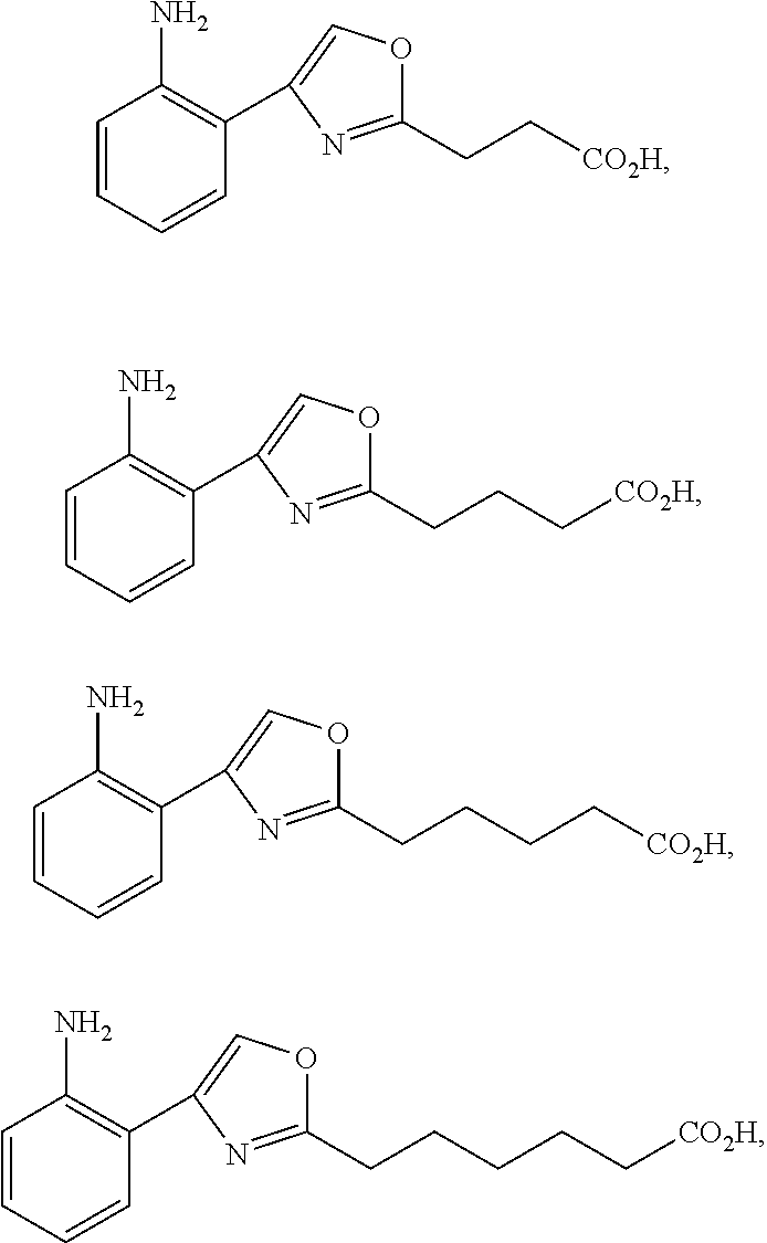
C1(CC[CO2H])=NC(C2=C(N)C=CC=C2)=CO1.C1(CCC[CO2H])=NC(C2=C(N)C=CC=C2)=CO1.C1(CCCC[CO2H])=NC(C2=C(N)C=CC=C2)=CO1.C1(CCCCC[CO2H])=NC(C2=C(N)C=CC=C2)=CO1
